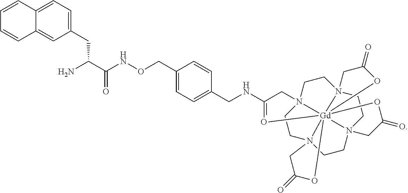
C1(CC(C(NOCC2=CC=C(CNC3=O[Gd]456789N%10(CCN4(C3)CCN5(CCN6(CC%10)CC(=O)O7)CC(=O)O8)CC(=O)O9)C=C2)=O)N)=CC=C2C(=C1)C=CC=C2
